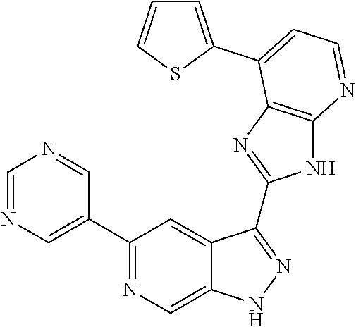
C1=NC=C(C2=NC=C3C(=C2)C(C2=NC4=C(N2)N=CC=C4C2=CC=CS2)=NN3)C=N1
